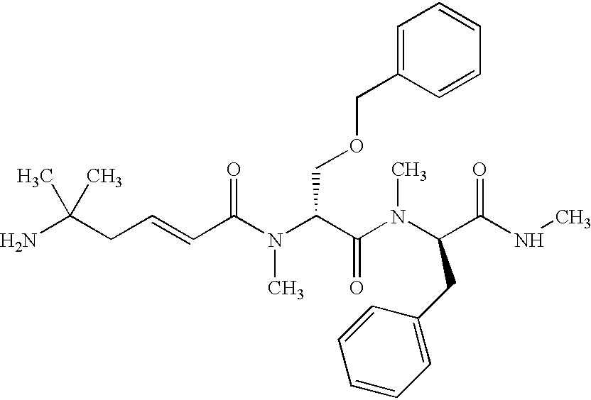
NC(CC=CC(N(C(C(N(C(C(NC)=O)CC1=CC=CC=C1)C)=O)COCC1=CC=CC=C1)C)=O)(C)C
